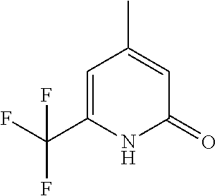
C1=C(C(F)(F)F)NC(=O)C=C1C
